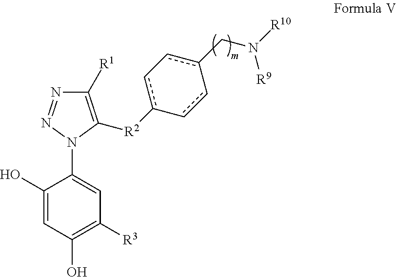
C1(O)=CC(O)=C([R3])C=C1N1C([R2]c2c-cc(CN([R10])[R9])-cc-2)=C([R1])N=N1
